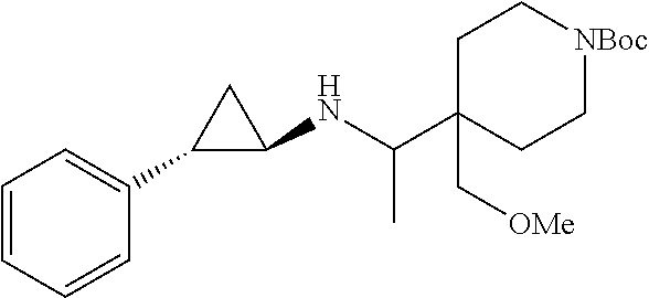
C1C(C(NC2CC2C2=CC=CC=C2)C)(C[OMe])CC[NBoc]C1
